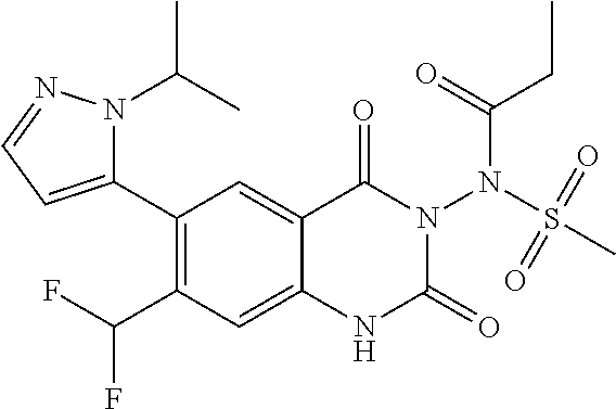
C1(C2=CC=NN2C(C)C)=C(C(F)F)C=C2C(=C1)C(=O)N(N(S(C)(=O)=O)C(CC)=O)C(=O)N2
